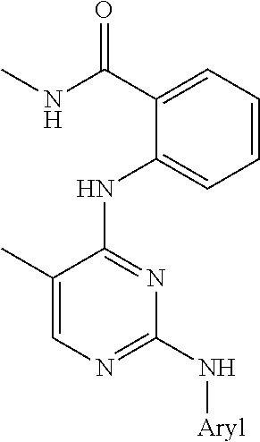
C1(C(NC)=O)=CC=CC=C1NC1=NC(N[Aryl])=NC=C1C
